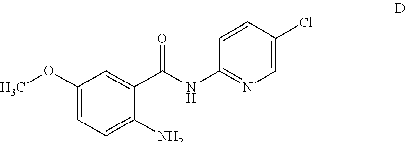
COC1=CC=C(N)C(C(NC2=NC=C(Cl)C=C2)=O)=C1
